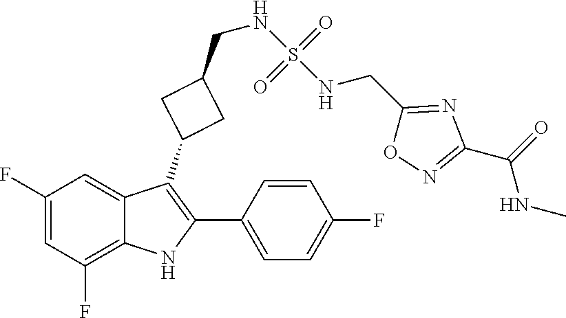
C1(F)=CC(F)=C2C(=C1)C(C1CC(CNS(=O)(=O)NCC3=NC(C(=O)NC)=NO3)C1)=C(C1=CC=C(F)C=C1)N2
